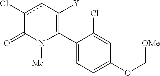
C1(C2=C([Y])cc(Cl)C(=O)N2[Me])=CC=C(OC[OMe])C=C1Cl
